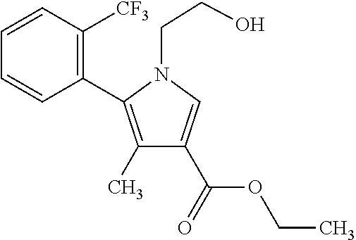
C1=CC(C2=C(C)C(C(=O)OCC)=CN2CCO)=C([CF3])C=C1
